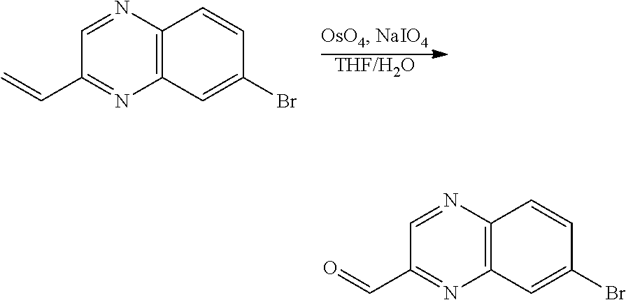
C12=C(N=CC(C=C)=N1)C=CC(Br)=C2.[THF/H2O].C12=C(N=CC(C=O)=N1)C=CC(Br)=C2
